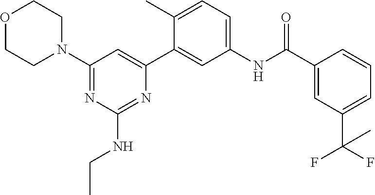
O1CCN(C2=NC(NCC)=NC(C3=CC(NC(C4=CC(C(F)(F)C)=CC=C4)=O)=CC=C3C)=C2)CC1
